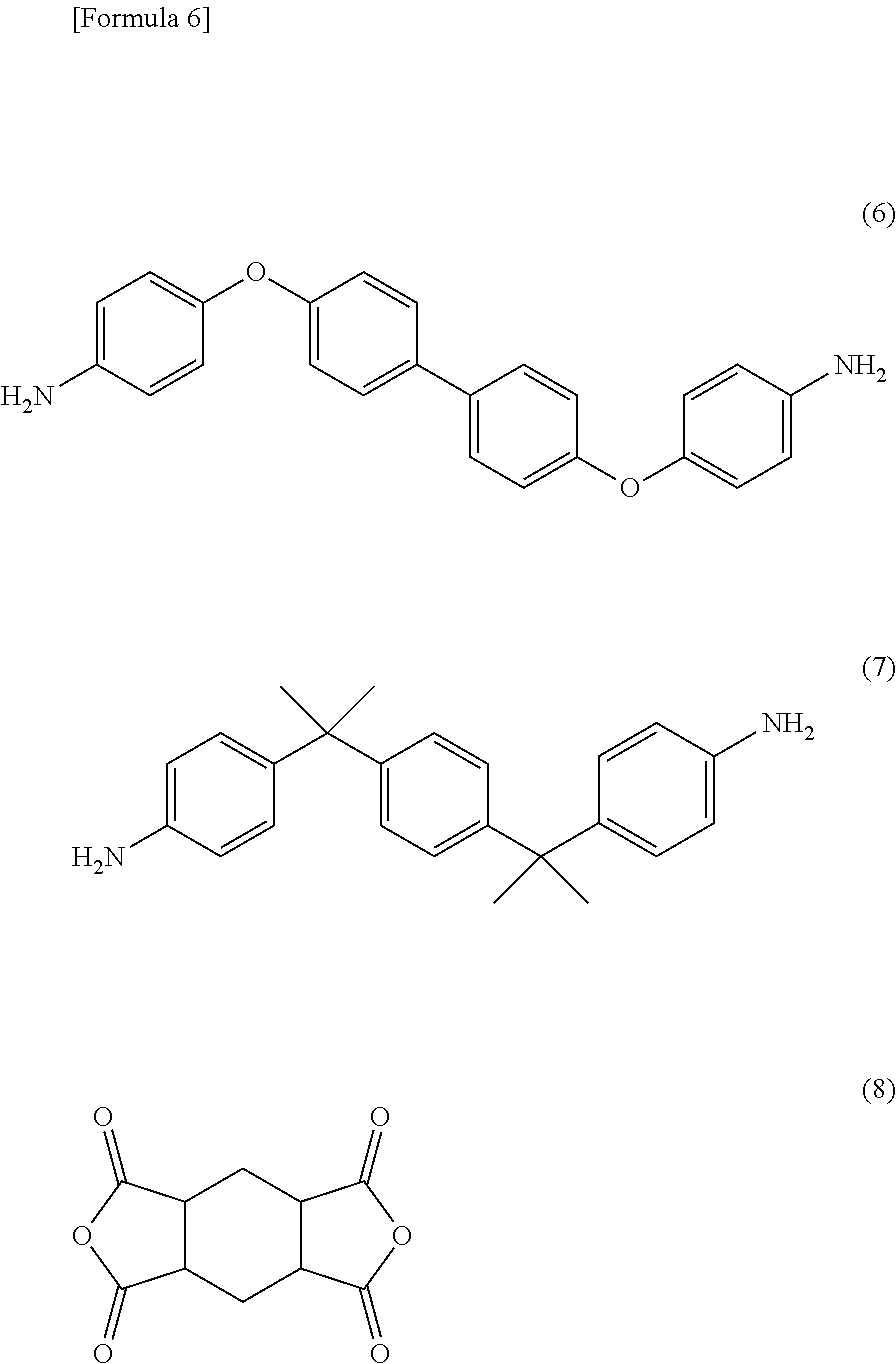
C1(OC2=CC=C(C3=CC=C(OC4=CC=C(N)C=C4)C=C3)C=C2)=CC=C(N)C=C1.C1(C(C2=CC=C(C(C3=CC=C(N)C=C3)(C)C)C=C2)(C)C)=CC=C(N)C=C1.C12C(CC3C(C1)C(=O)OC3=O)C(=O)OC2=O
